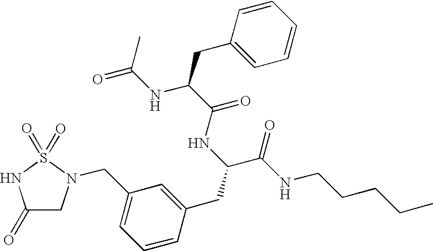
C1(=O)CN(CC2=CC=CC(CC(C(NCCCCC)=O)NC(C(NC(=O)C)CC3=CC=CC=C3)=O)=C2)S(=O)(=O)N1
